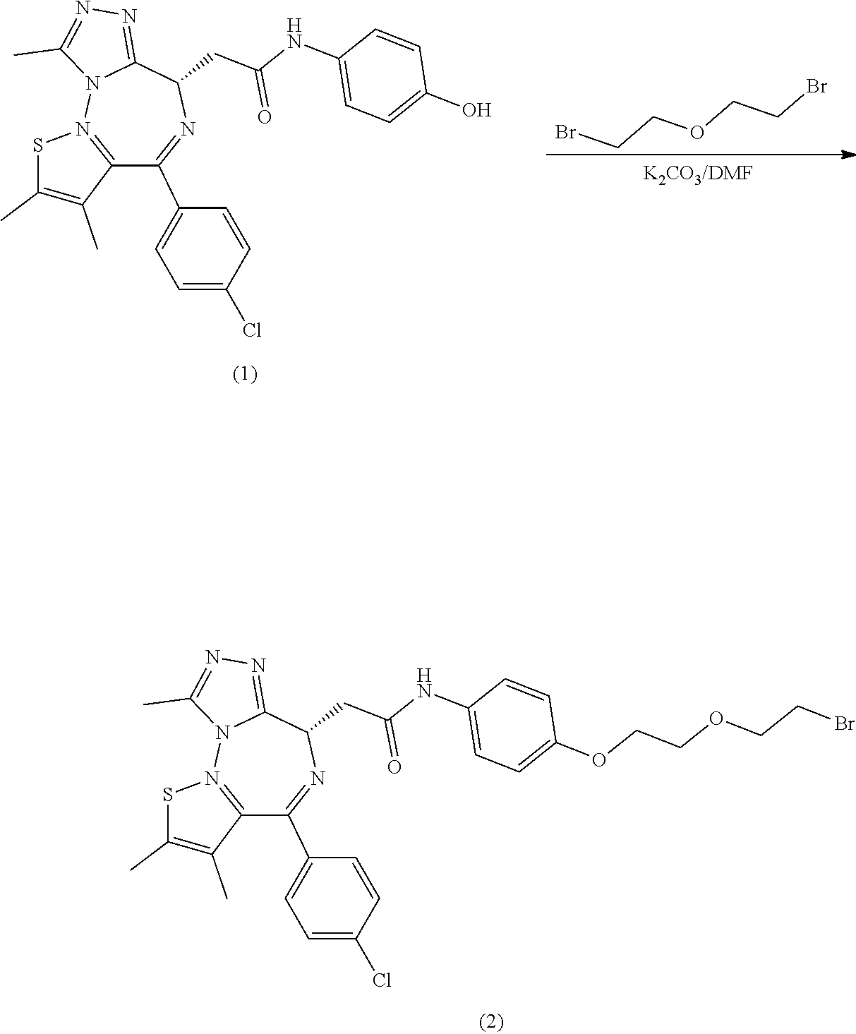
C12=N(N3C(=NN=C3C)C(CC(NC3=CC=C(O)C=C3)=O)N=C1C1=CC=C(Cl)C=C1)SC(C)=C2C.BrCCOCCBr.C12=N(N3C(=NN=C3C)C(CC(NC3=CC=C(OCCOCCBr)C=C3)=O)N=C1C1=CC=C(Cl)C=C1)SC(C)=C2C
